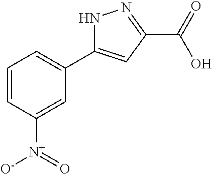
N1C(C2=CC=CC([N+](=O)[O-])=C2)=CC(C(=O)O)=N1
